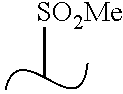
C[SO2Me]
